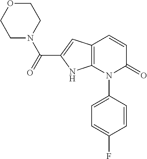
C1=CC(N2C(=O)C=CC3=C2NC(C(=O)N2CCOCC2)=C3)=CC=C1F
